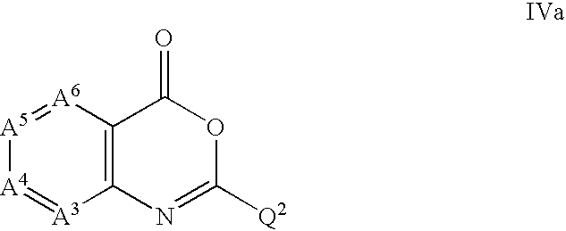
[A6]1=[A5][A4]=[A3]C2=C1C(=O)OC([Q2])=N2
